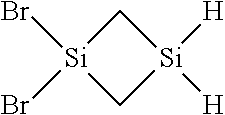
[Si]1(Br)(Br)C[Si]([H])([H])C1
